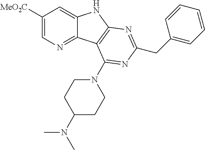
C1([MeO2C])=CN=C2C(=C1)NC1=C2C(N2CCC(N(C)C)CC2)=NC(CC2=CC=CC=C2)=N1
